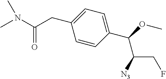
C1=CC(C(OC)C([N3])CF)=CC=C1CC(N(C)C)=O
